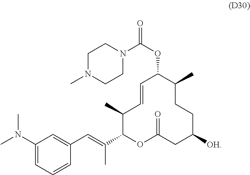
C1(C)C(C(=CC2=CC(N(C)C)=CC=C2)C)OC(=O)CC([OH])CCC(C)C(OC(=O)N2CCN(C)CC2)C=C1
